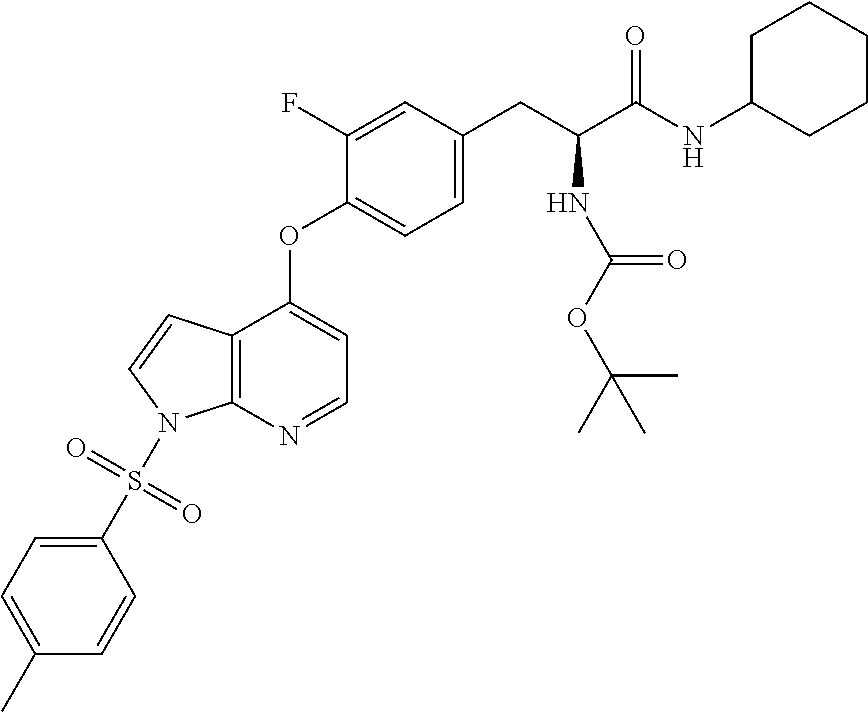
C1C(NC(C(CC2=CC=C(OC3=CC=NC4=C3C=CN4S(C3=CC=C(C)C=C3)(=O)=O)C(F)=C2)NC(=O)OC(C)(C)C)=O)CCCC1
